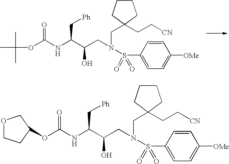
CC(C)(C)OC(NC(C(CN(CC1(CC[CN])CCCC1)S(C1=CC=C([OMe])C=C1)(=O)=O)O)C[Ph])=O.O(C(NC(C(CN(CC1(CC[CN])CCCC1)S(C1=CC=C([OMe])C=C1)(=O)=O)O)C[Ph])=O)C1CCOC1
